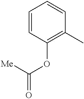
C1=CC(OC(=O)[Me])=C(C)C=C1
